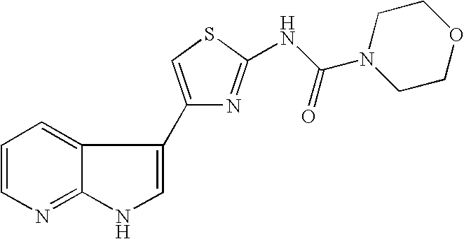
C12=NC=CC=C1C(C1=CSC(NC(N3CCOCC3)=O)=N1)=CN2
